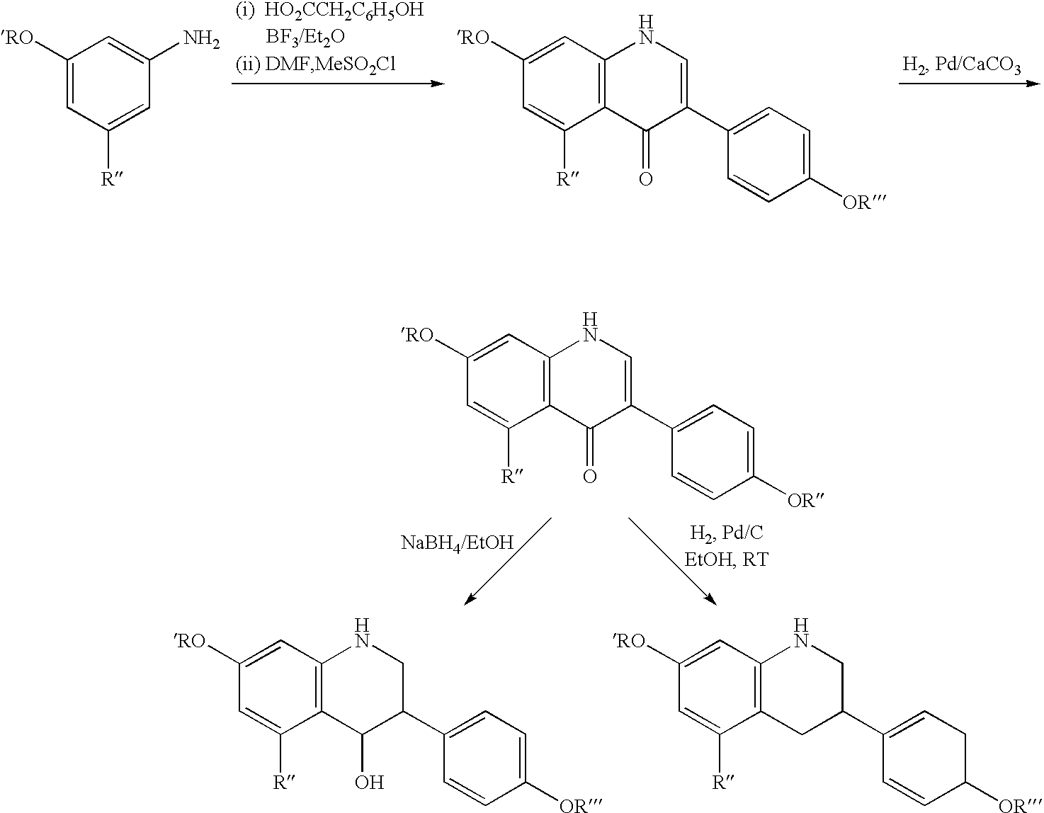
C1([RO])=CC([R])=CC(N)=C1.C1([RO])=CC2=C(C([R])=C1)C(=O)C(C1=CC=C([OR])C=C1)=CN2.C1([RO])=CC2=C(C([R])=C1)C(=O)C(C1=CC=C([OR])C=C1)=CN2.C1([RO])=CC2=C(C([R])=C1)C(O)C(C1=CC=C([OR])C=C1)CN2.C1([RO])=CC2=C(C([R])=C1)CC(C1=CCC([OR])C=C1)CN2
